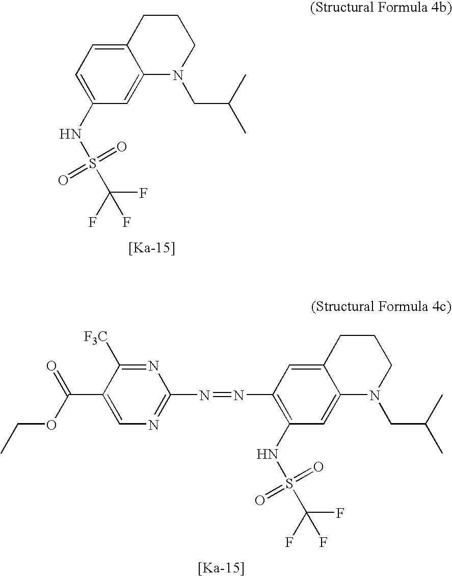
C1=C(NS(=O)(=O)C(F)(F)F)C=C2C(=C1)CCCN2CC(C)C.C1(N=NC2=NC=C(C(=O)OCC)C([F3C])=N2)=C(NS(=O)(=O)C(F)(F)F)C=C2C(=C1)CCCN2CC(C)C
